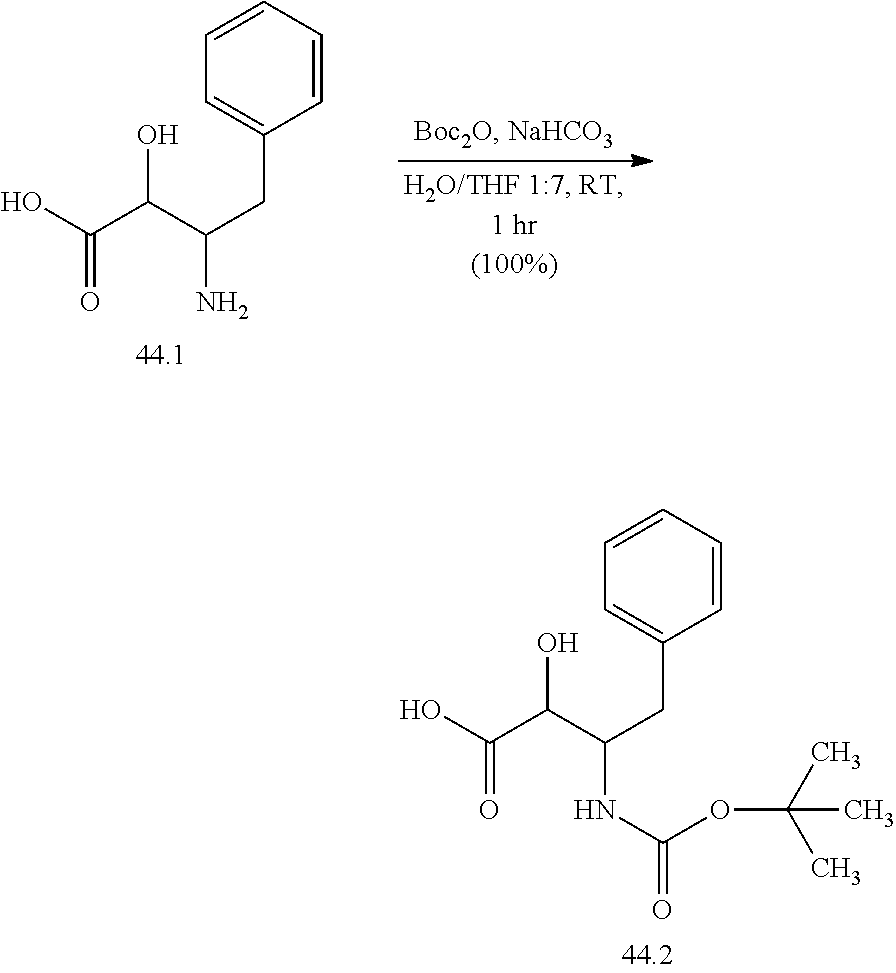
C1=CC=CC=C1CC(N)C(C(O)=O)O.C1=CC=CC=C1CC(NC(=O)OC(C)(C)C)C(C(O)=O)O
